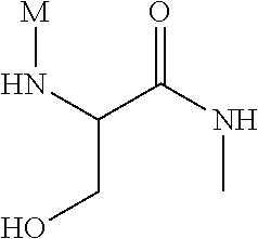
[M]NC(CO)C(NC)=O
